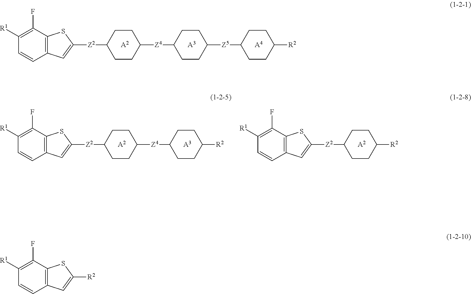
[A2].[A3].[A4].C1([Z2]C2=CC3=C(C(F)=C([R1])C=C3)S2)CCC([Z4]C2CCC([Z5]C3CCC([R2])CC3)CC2)CC1.[A2].[A3].C1([Z2]C2=CC3=C(C(F)=C([R1])C=C3)S2)CCC([Z4]C2CCC([R2])CC2)CC1.[A2].C1([Z2]C2=CC3=C(C(F)=C([R1])C=C3)S2)CCC([R2])CC1.[R1]C1=C(F)C2=C(C=C1)C=C([R2])S2
